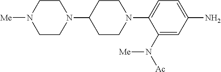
C1(N2CCC(N3CCN([Me])CC3)CC2)=CC=C(N)C=C1N([Ac])[Me]
